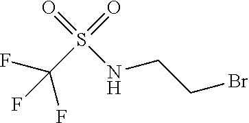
N(CCBr)S(=O)(=O)C(F)(F)F
